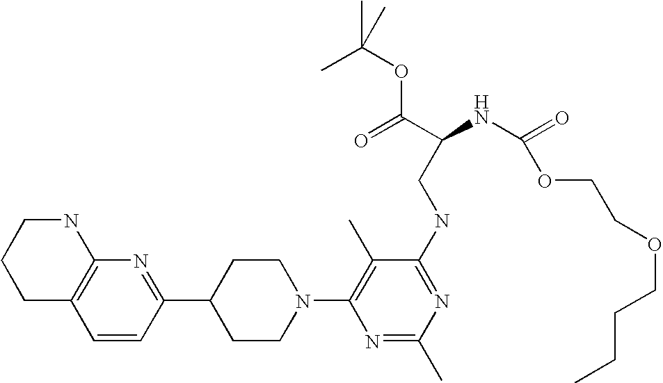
C1=CC(C2CCN(C3=C(C)C(NCC(NC(=O)OCCOCCCC)C(=O)OC(C)(C)C)=NC(C)=N3)CC2)=NC2=C1CCCN2
